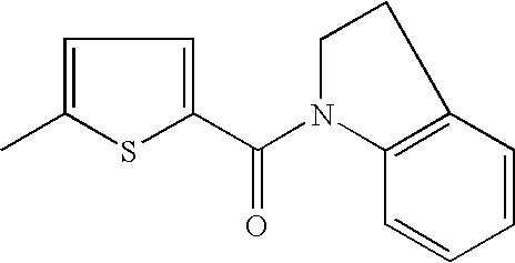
C1=C(C)SC(C(N2C3=C(CC2)C=CC=C3)=O)=C1
